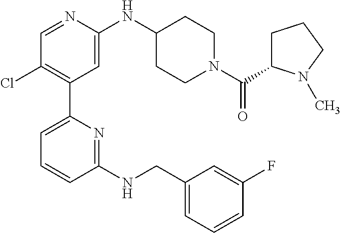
C1=NC(NC2CCN(C(C3CCCN3C)=O)CC2)=CC(C2=CC=CC(NCC3=CC=CC(F)=C3)=N2)=C1Cl
